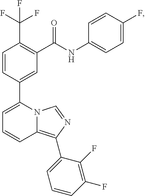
C1=C(F)C=CC(NC(C2=C(C(F)(F)F)C=CC(C3=CC=CC4=C(C5=CC=CC(F)=C5F)N=CN34)=C2)=O)=C1
